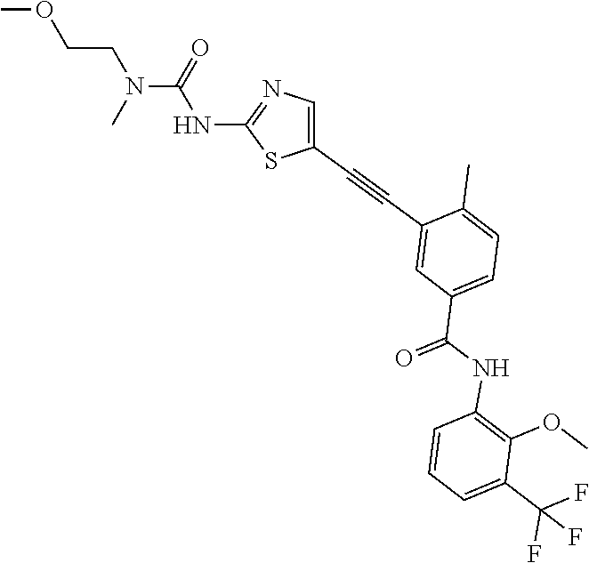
C(CN(C(NC1=NC=C(C#CC2=CC(C(NC3=C(OC)C(C(F)(F)F)=CC=C3)=O)=CC=C2C)S1)=O)C)OC
